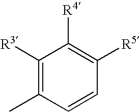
C1([R3])=C(C)C=CC([R5])=C1[R4]
